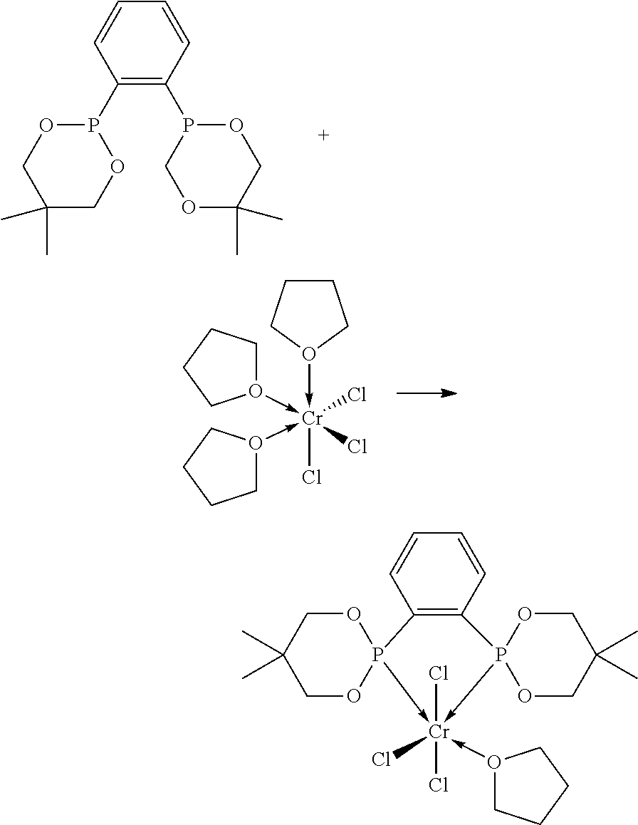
C1CCO(->[Cr](Cl)(Cl)(Cl)(-O2CCCC2)-O2CCCC2)C1.C1=CC=CC(P2OCC(C)(C)CO2)=C1P1COC(C)(C)CO1.C1=CC=CC2=C1P1(->[Cr](Cl)(Cl)(Cl)(-O3CCCC3)-P23OCC(C)(C)CO3)OCC(C)(C)CO1
